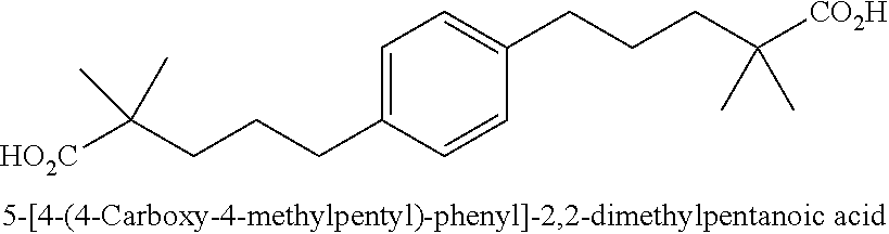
C1=CC(CCCC([CO2H])(C)C)=CC=C1CCCC([HO2C])(C)C
